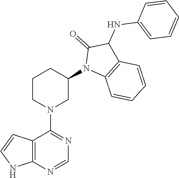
C12=C(NC=C1)N=CN=C2N1CC(N2C3=C(C(NC4=CC=CC=C4)C2=O)C=CC=C3)CCC1
